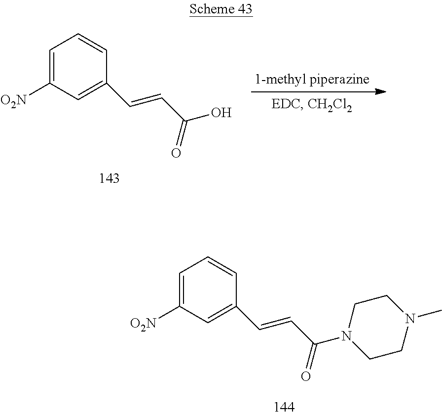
C1=C([O2N])C=C(C=CC(O)=O)C=C1.C1=C([O2N])C=C(C=CC(N2CCN(C)CC2)=O)C=C1
